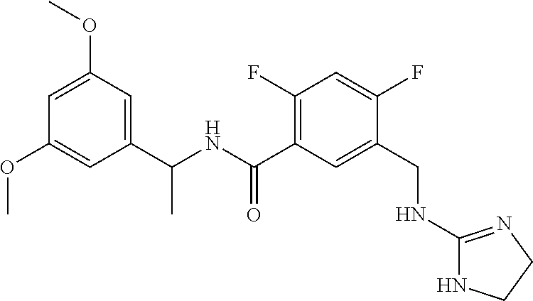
C1(C(NC(C2=C(F)C=C(F)C(CNC3=NCCN3)=C2)=O)C)=CC(OC)=CC(OC)=C1
